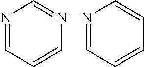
N1=CC=CN=C1.N1=CC=CC=C1
